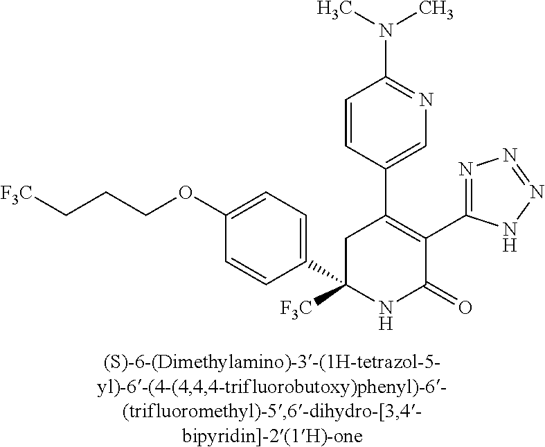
C1(C2=C(C3=NN=NN3)C(=O)NC(C3=CC=C(OCCC[F3C])C=C3)([F3C])C2)=CN=C(N(C)C)C=C1
